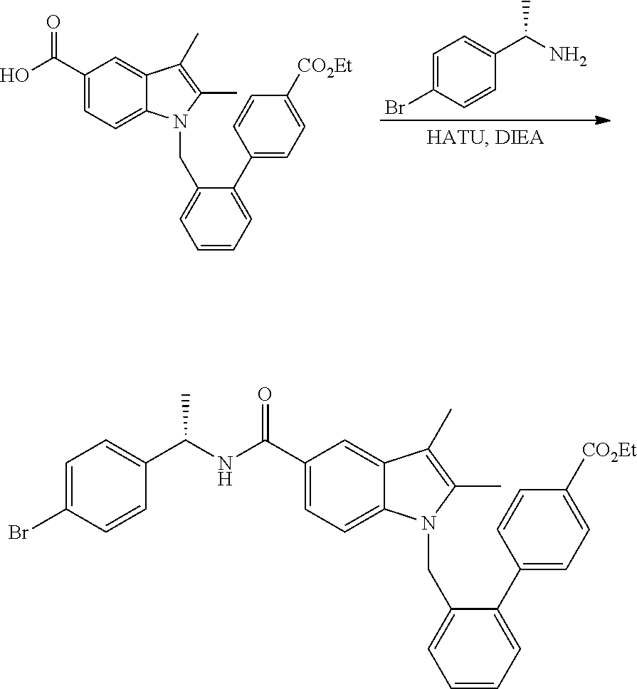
C1=C(Br)C=CC(C(N)C)=C1.C1(C(O)=O)=CC=C2C(=C1)C(C)=C(C)N2CC1=CC=CC=C1C1=CC=C([CO2Et])C=C1.C1(C(=O)NC(C2=CC=C(Br)C=C2)C)=CC=C2C(=C1)C(C)=C(C)N2CC1=CC=CC=C1C1=CC=C([CO2Et])C=C1
